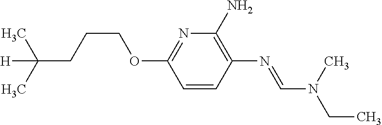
N1=C(OCCCC([H])(C)C)C=CC(N=CN(C)CC)=C1N
